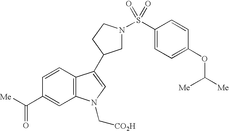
C1N(S(C2=CC=C(OC([Me])[Me])C=C2)(=O)=O)CCC1C1=CN(C[CO2H])C2=C1C=CC(C([Me])=O)=C2
